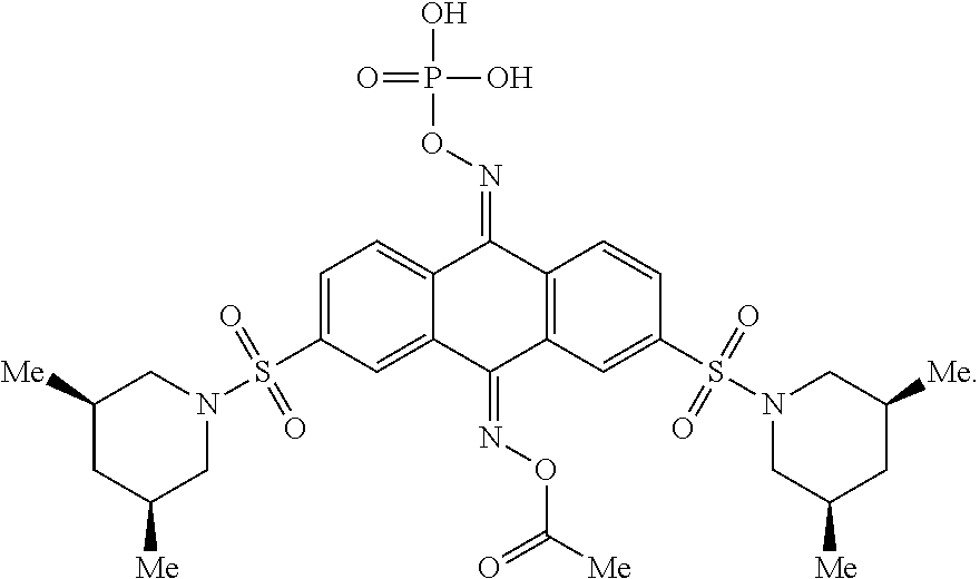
C1([Me])CC([Me])CN(S(C2=CC=C3C(=C2)C(=NOC([Me])=O)C2=C(C3=NOP(O)(=O)O)C=CC(S(N3CC([Me])CC([Me])C3)(=O)=O)=C2)(=O)=O)C1
